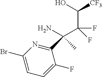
C1(Br)=CC=C(F)C(C(C)(N)C(F)(F)C(O)[CF3])=N1
